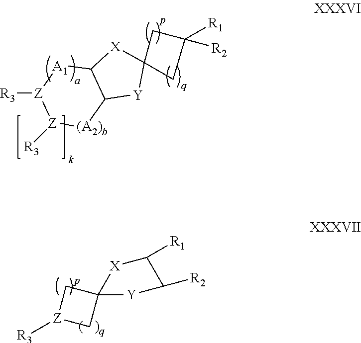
[R3][Z]1[A1]C2C([(A2)b][Z]1[R3])[Y]C1([X]2)CC([R1])([R2])C1.C12(C[Z]([R3])C1)[Y]C([R2])C([R1])[X]2
